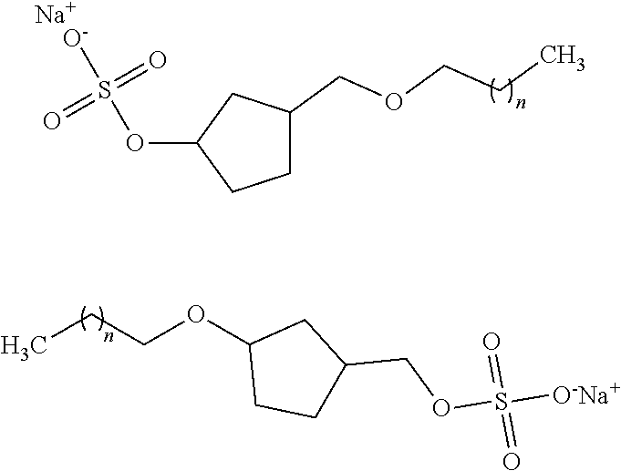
CCCOC1CCC(COS([O-Na+])(=O)=O)C1.C1C(COCCC)CC(OS([O-])(=O)=O)C1.[Na]
